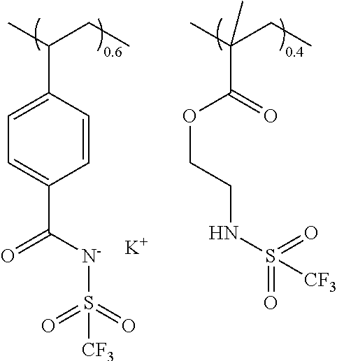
C1=C(C(C)CC)C=CC(C([N-]S(=O)(=O)[CF3])=O)=C1.[K].O=C(OCCNS(=O)(=O)[CF3])C(C)(CC)C
